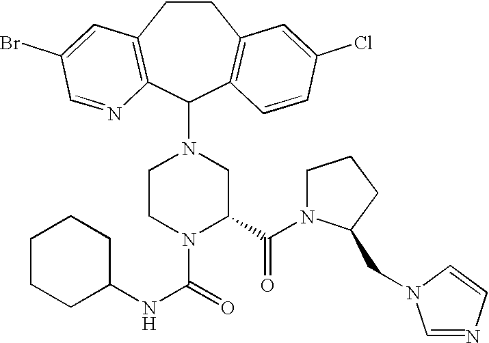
C1(NC(=O)N2C(C(=O)N3CCCC3CN3C=NC=C3)CN(C3C4=C(CCC5=C3C=CC(Cl)=C5)C=C(Br)C=N4)CC2)CCCCC1
